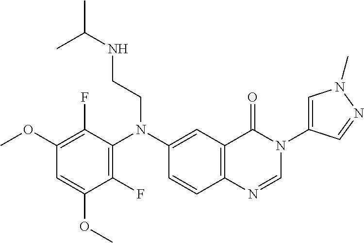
C1(F)=C(N(C2=CC3=C(C=C2)N=CN(C2=CN(C)N=C2)C3=O)CCNC(C)C)C(F)=C(OC)C=C1OC
